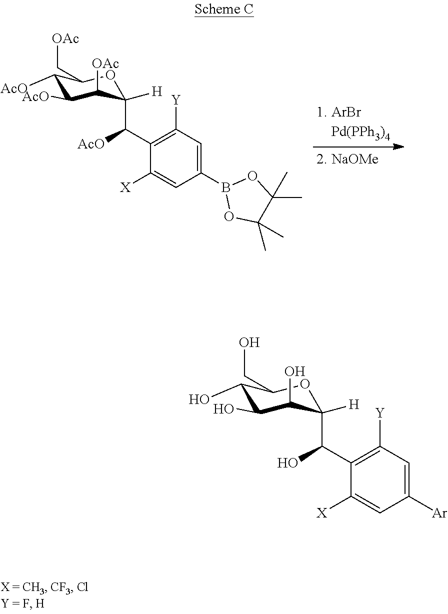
C1(O)C(O)C(O)C(C(C2=C([Y])C=C([Ar])C=C2[X])O)([H])OC1CO.C1([AcO])C([AcO])C([OAc])C(C(C2=C([Y])C=C(B3OC(C)(C)C(C)(C)O3)C=C2[X])[AcO])([H])OC1C[OAc]
